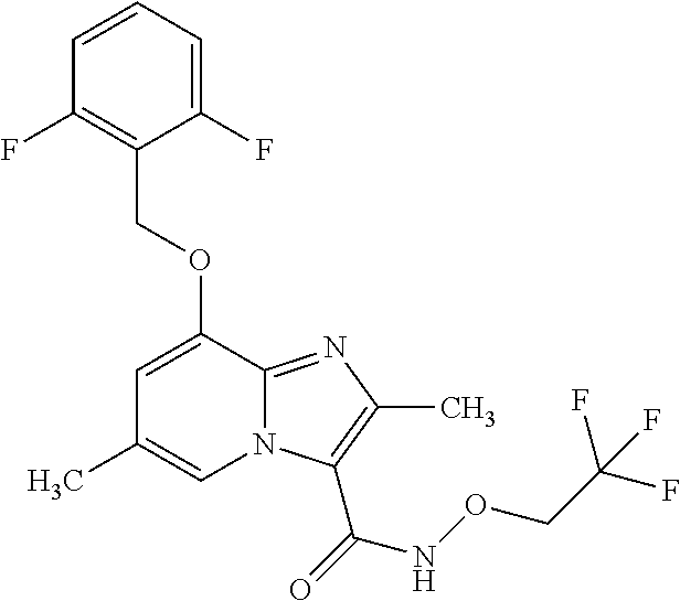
C1(F)=CC=CC(F)=C1COC1=CC(C)=CN2C1=NC(C)=C2C(=O)NOCC(F)(F)F
